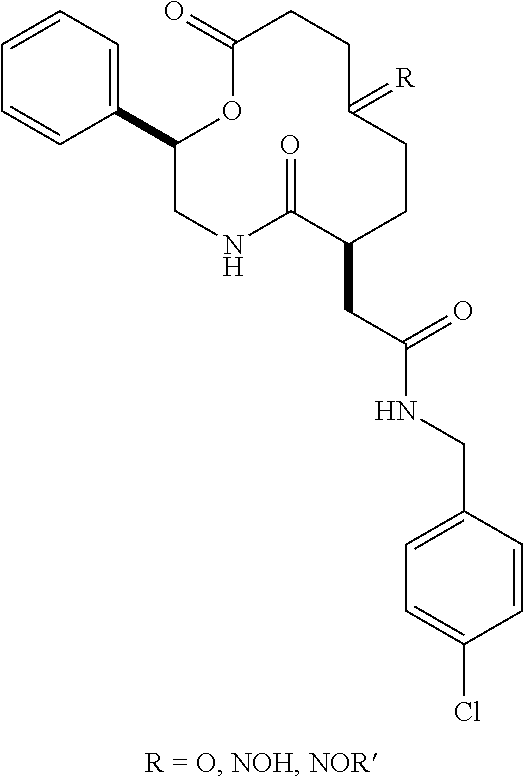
C1=CC=C(C2CNC(=O)C(CC(NCC3=CC=C(Cl)C=C3)=O)CCC(=[R])CCC(=O)O2)C=C1
